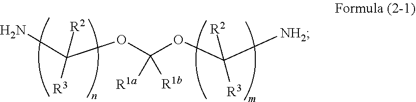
NC(OC(OC([NH2])([R2])[R3])([R1a])[R1b])([R2])[R3]
